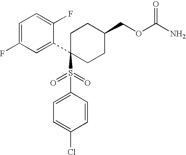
C1=C(F)C=C(C2(S(C3=CC=C(Cl)C=C3)(=O)=O)CCC(COC(N)=O)CC2)C(F)=C1
